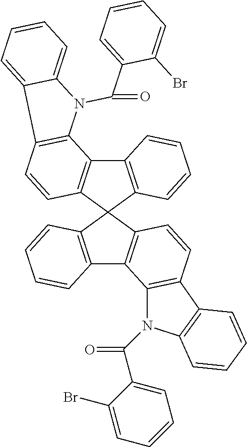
C12=C(C=CC3=C1N(C(C1=CC=CC=C1Br)=O)C1=CC=CC=C31)C1(C3=C2C=CC=C3)C2=C(C3=C1C=CC=C3)C1=C(C=C2)C2=C(N1C(C1=CC=CC=C1Br)=O)C=CC=C2
